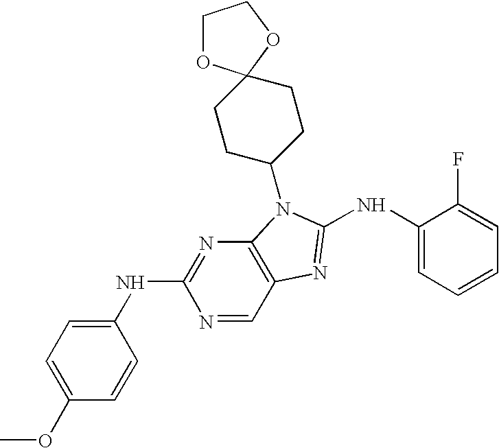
C1=C(OC)C=CC(NC2=NC3=C(C=N2)N=C(NC2=CC=CC=C2F)N3C2CCC3(CC2)OCCO3)=C1
